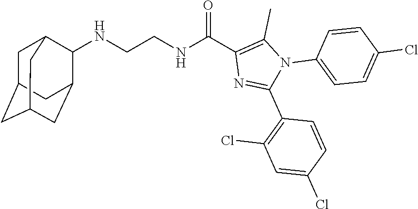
N(CCNC(C1=C(C)N(C2=CC=C(Cl)C=C2)C(C2=C(Cl)C=C(Cl)C=C2)=N1)=O)C1C2CC3CC(CC1C3)C2
